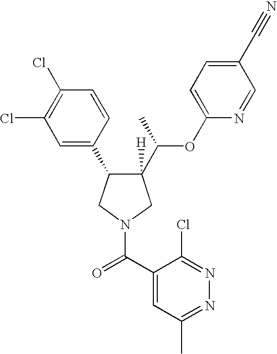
C1([H])(C(C)OC2=CC=C(C#N)C=N2)C(C2=CC(Cl)=C(Cl)C=C2)CN(C(C2=CC(C)=NN=C2Cl)=O)C1
